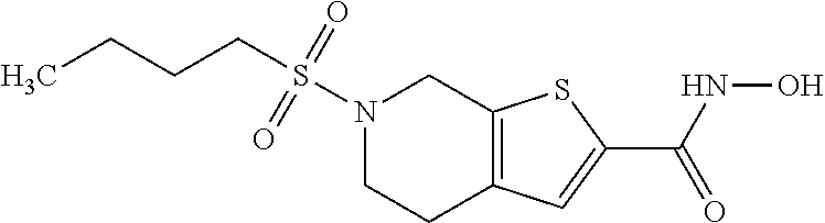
N1(S(=O)(=O)CCCC)CCC2=C(C1)SC(C(NO)=O)=C2
